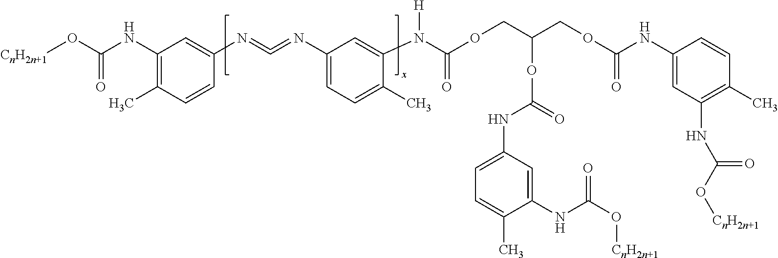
C1(NC(O[CnH2n+1])=O)=C(C)C=CC(N=C=NC2=CC=C(C)C(N(C(OCC(COC(NC3=CC(NC(O[CnH2n+1])=O)=C(C)C=C3)=O)OC(NC3=CC=C(C)C(NC(O[CnH2n+1])=O)=C3)=O)=O)[H])=C2)=C1
